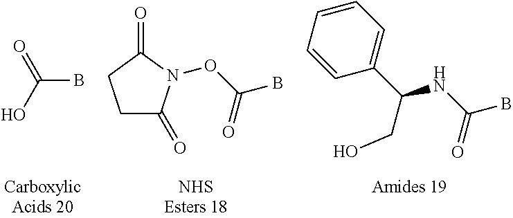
O=C(O)B.C1C(=O)N(OC(=O)B)C(=O)C1.C1=CC=CC(C(CO)NC(=O)B)=C1
